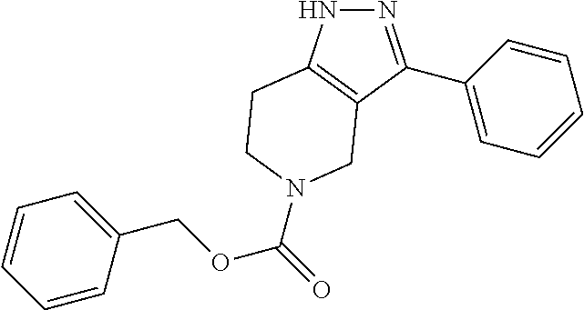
N1N=C(C2=CC=CC=C2)C2=C1CCN(C(=O)OCC1=CC=CC=C1)C2
